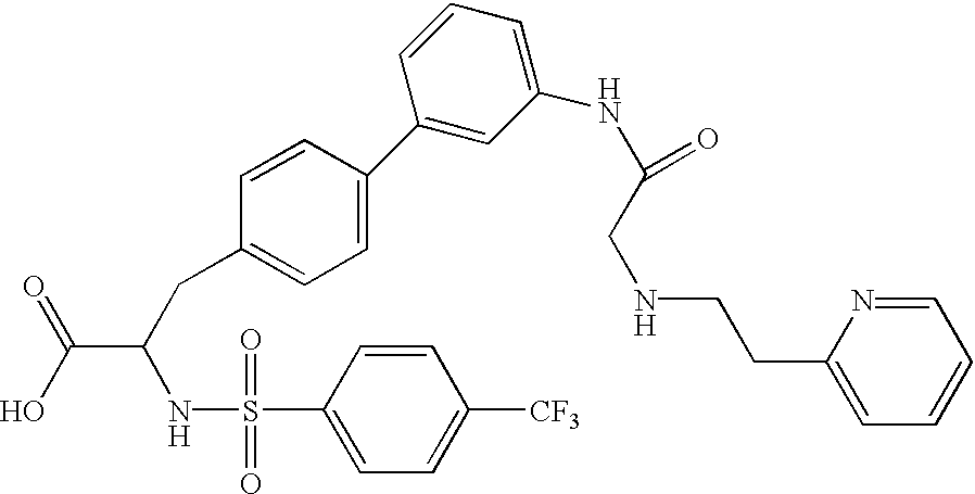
C1(S(NC(C(=O)O)CC2=CC=C(C3=CC(NC(CNCCC4=CC=CC=N4)=O)=CC=C3)C=C2)(=O)=O)=CC=C([CF3])C=C1
